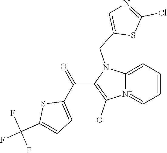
[N+]12=CC=CC=C1N(CC1=CN=C(Cl)S1)C(C(C1=CC=C(C(F)(F)F)S1)=O)=C2[-O]
